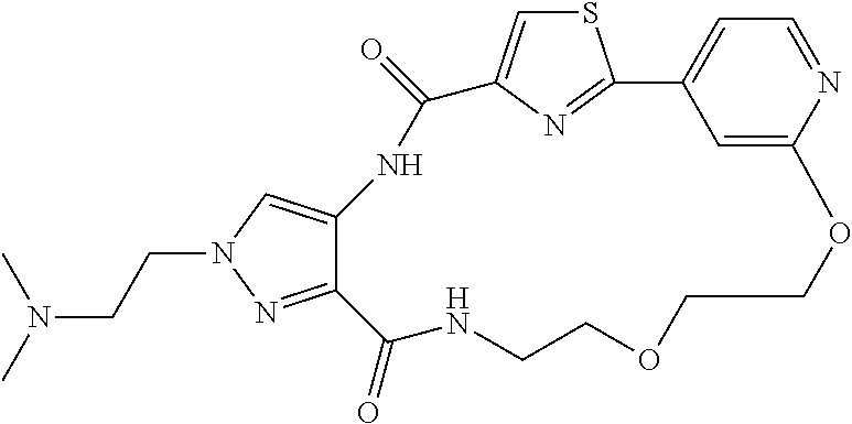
C(CN(C)C)N1C=C2C(=N1)C(=O)NCCOCCOC1=CC(=CC=N1)C1=NC(=CS1)C(=O)N2
